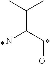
C(=O)C(C(C)C)N
